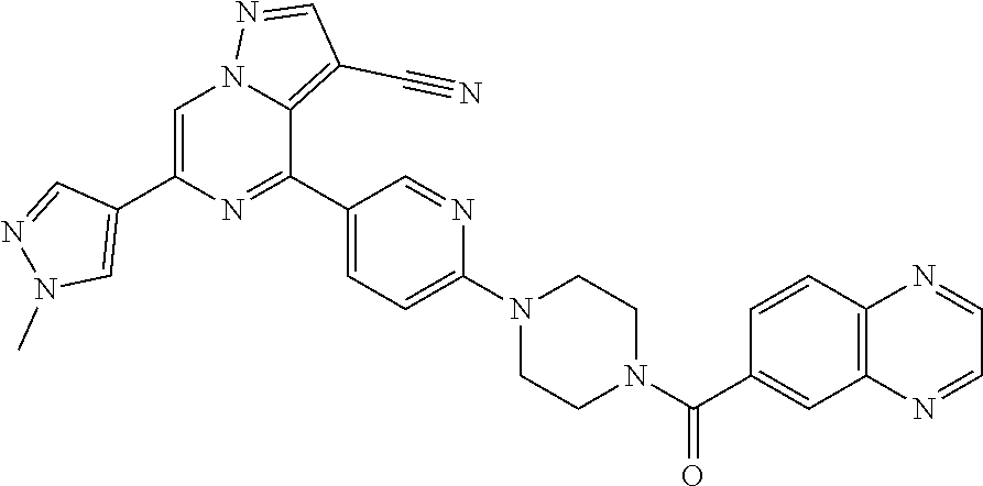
C1=C(C2=CN(C)N=C2)N=C(C2=CC=C(N3CCN(C(C4=CC5=C(C=C4)N=CC=N5)=O)CC3)N=C2)C2=C(C#N)C=NN12
